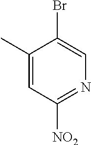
C1(C)=CC([NO2])=NC=C1Br
